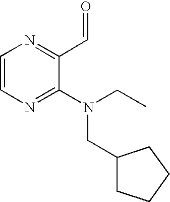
C1=CN=C(N(CC)CC2CCCC2)C(C=O)=N1
